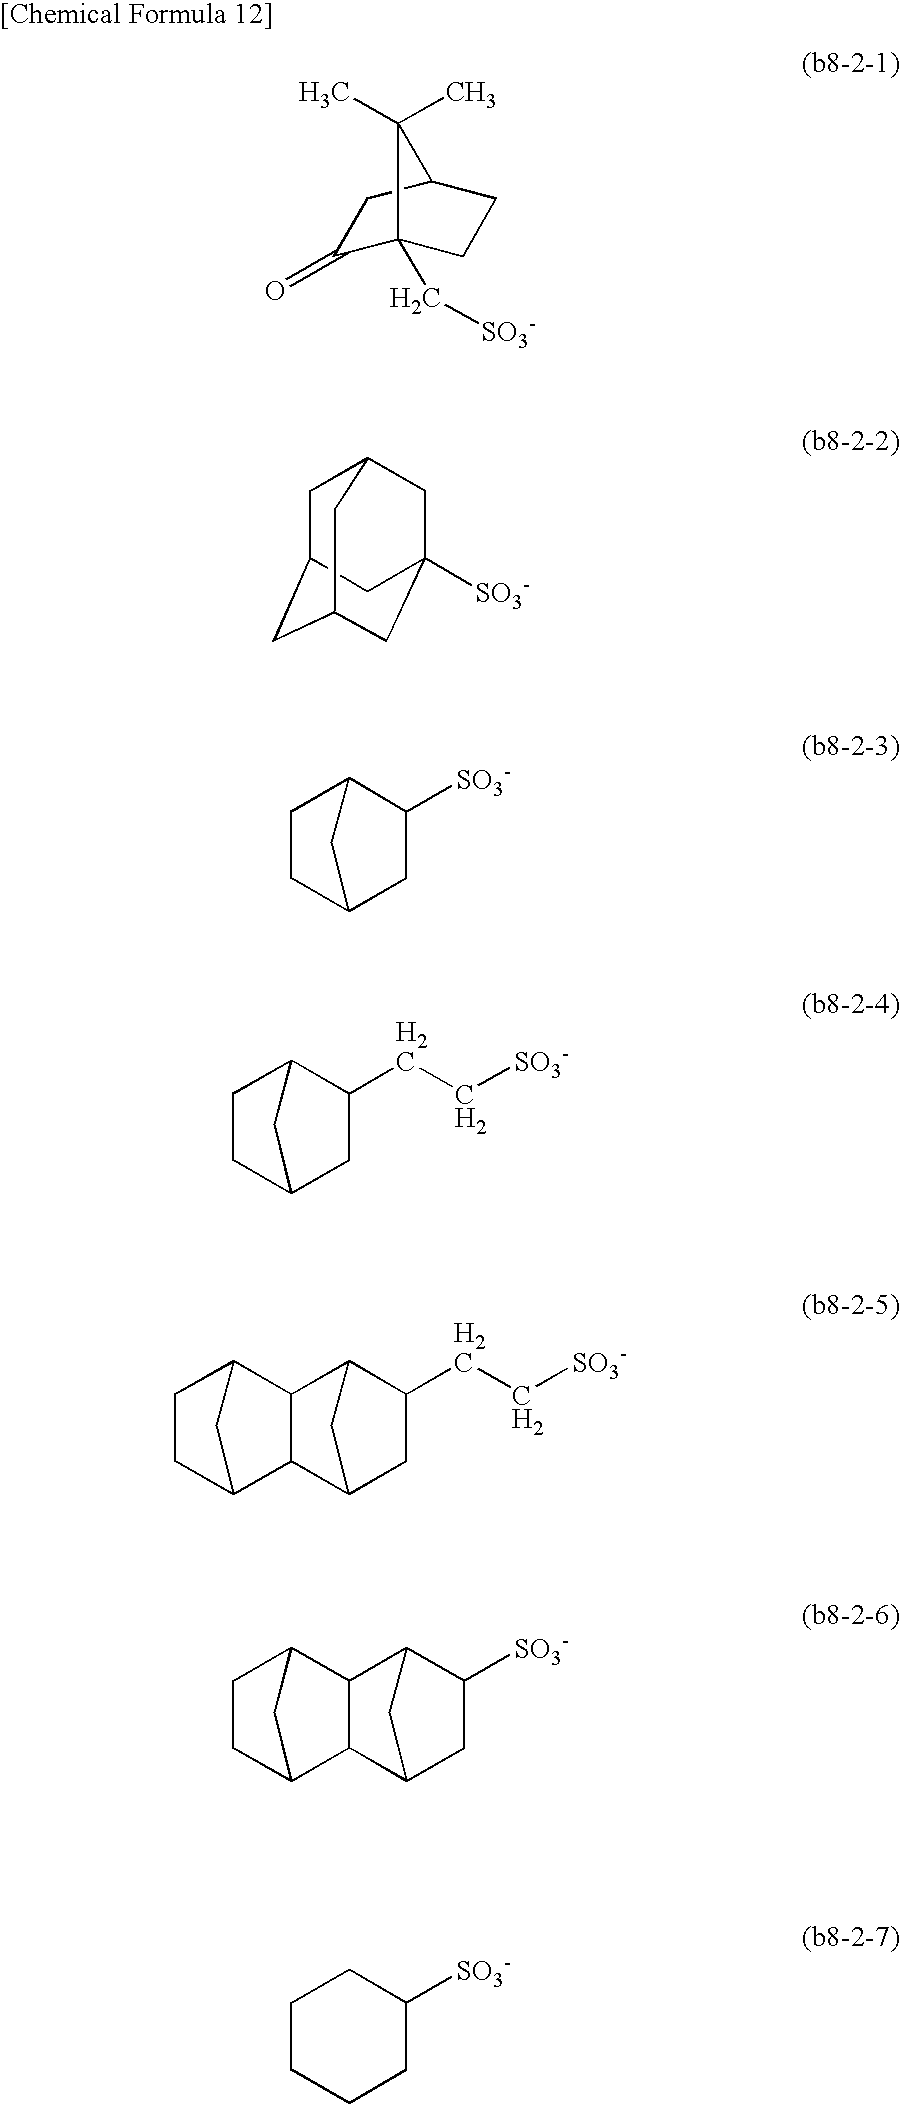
C1(=O)C2(C[SO3-])CCC(C1)C2(C)C.C1C2CC3CC([SO3-])(CC1C3)C2.C1CC2CC([SO3-])C1C2.C1CC2CC(CC[SO3-])C1C2.C12CC(CC[SO3-])C(C1)C1C2C2CCC1C2.C12CC([SO3-])C(C1)C1C2C2CCC1C2.C1CC([SO3-])CCC1
